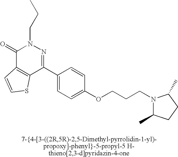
C1(=O)C2=C(C(C3=CC=C(OCCCN4C(C)CCC4C)C=C3)=NN1CCC)SC=C2
